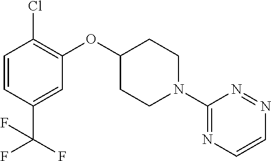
C1=CC(C(F)(F)F)=CC(OC2CCN(C3=NC=CN=N3)CC2)=C1Cl
